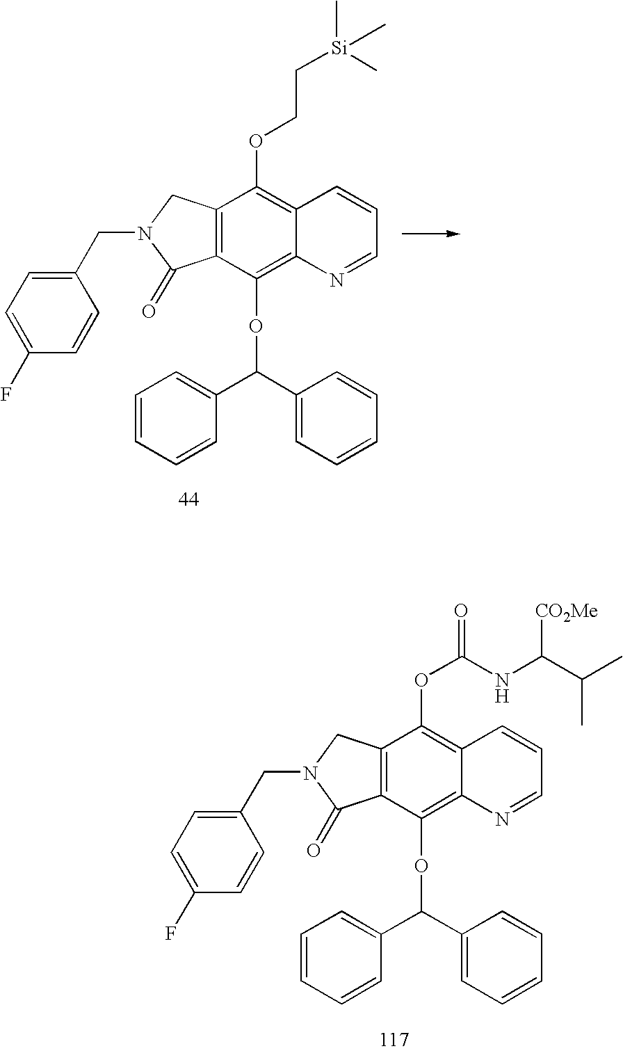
C12=C(CN(CC3=CC=C(F)C=C3)C1=O)C(OCC[Si](C)(C)C)=C1C(=C2OC(C2=CC=CC=C2)C2=CC=CC=C2)N=CC=C1.C12=C(CN(CC3=CC=C(F)C=C3)C1=O)C(OC(NC(C(C)C)[CO2Me])=O)=C1C(=C2OC(C2=CC=CC=C2)C2=CC=CC=C2)N=CC=C1
